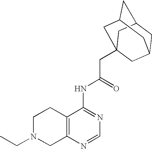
C1N(CC)CC2=C(C1)C(NC(CC13CC4CC(CC(C1)C4)C3)=O)=NC=N2
